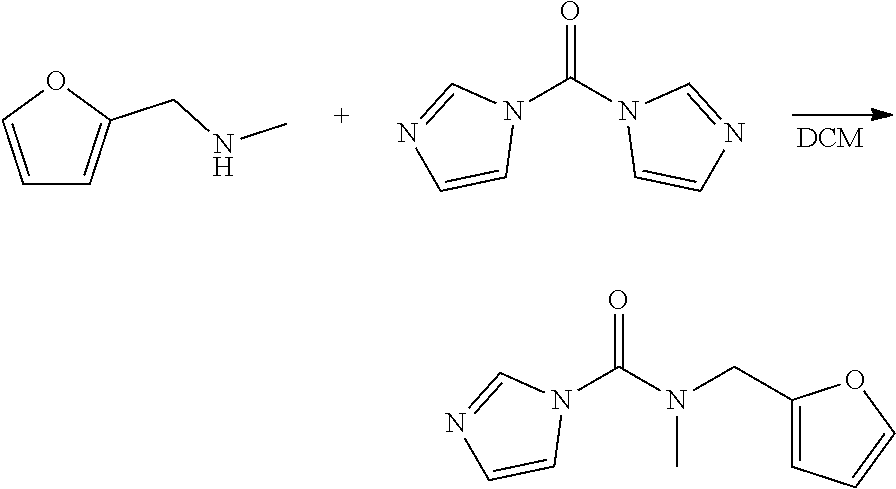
N1(C(N(CC2=CC=CO2)C)=O)C=NC=C1.N1(C(=O)N2C=CN=C2)C=NC=C1.C1=COC(CNC)=C1
